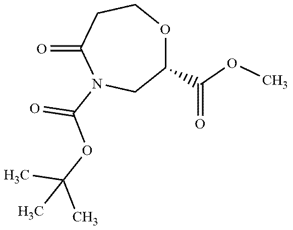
O1C(C(OC)=O)CN(C(OC(C)(C)C)=O)C(=O)CC1
